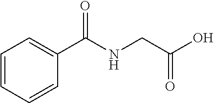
C1=CC=CC=C1C(NCC(O)=O)=O
